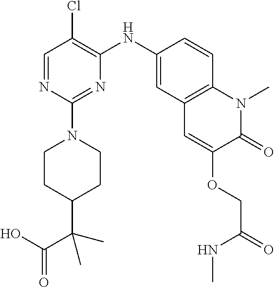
C1=NC(N2CCC(C(C(=O)O)(C)C)CC2)=NC(NC2=CC3=C(C=C2)N(C)C(=O)C(OCC(NC)=O)=C3)=C1Cl
